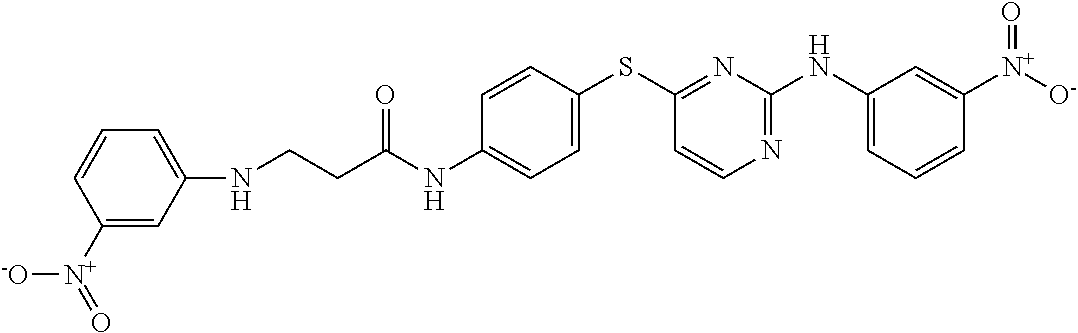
C1=CC(SC2=NC(NC3=CC=CC([N+]([O-])=O)=C3)=NC=C2)=CC=C1NC(CCNC1=CC=CC([N+](=O)[-O])=C1)=O
